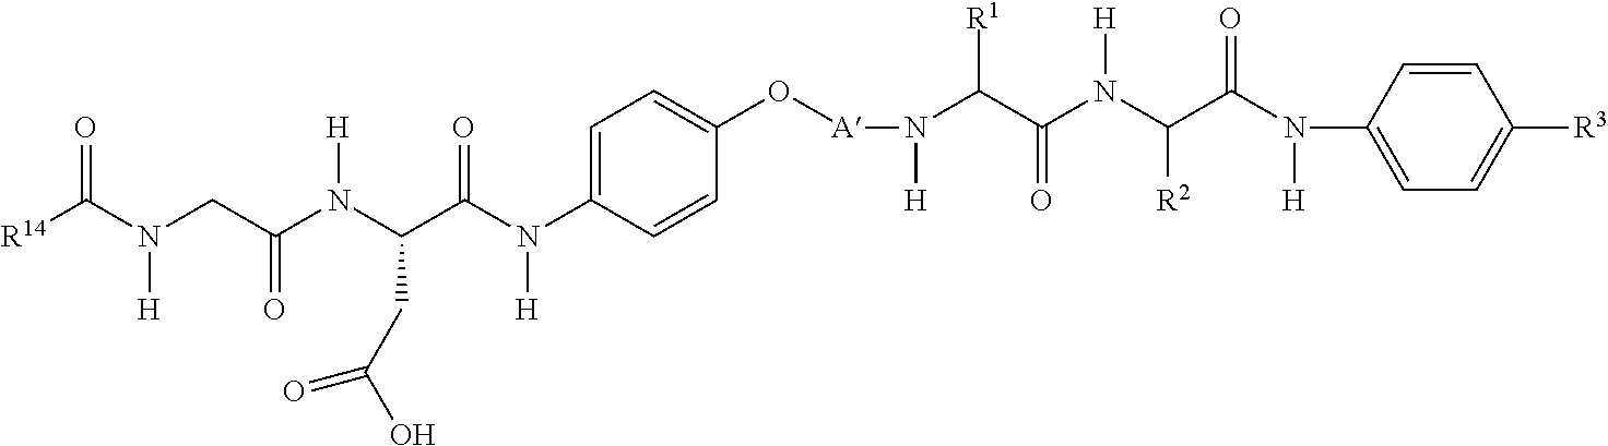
O(C1=CC=C(N(C(C(N(C(CN(C([R14])=O)[H])=O)[H])CC(O)=O)=O)[H])C=C1)[A]N([H])C(C(N(C(C(N([H])C1=CC=C([R3])C=C1)=O)[R2])[H])=O)[R1]
